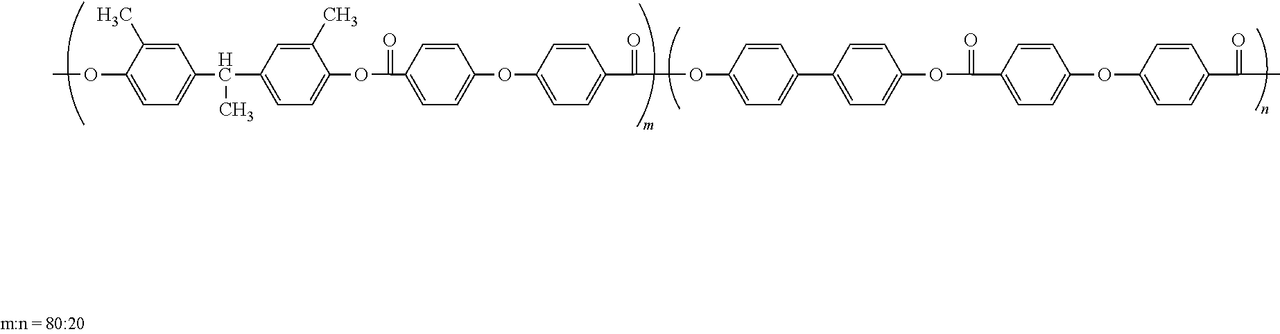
C1=C(C)C(OC)=CC=C1C(C1=CC=C(OC(C2=CC=C(OC3=CC=C(C(OC4=CC=C(C5=CC=C(OC(=O)C6=CC=C(OC7=CC=C(C(=O)C)C=C7)C=C6)C=C5)C=C4)=O)C=C3)C=C2)=O)C(C)=C1)C
